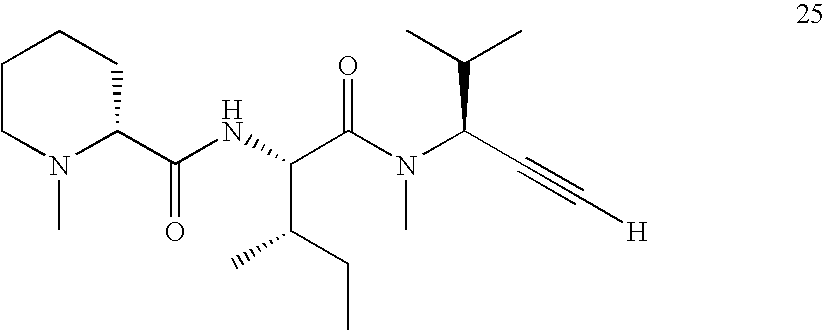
N(C)(C(C(C)C)C#C[H])C(C(NC(C1CCCCN1C)=O)C(CC)C)=O
